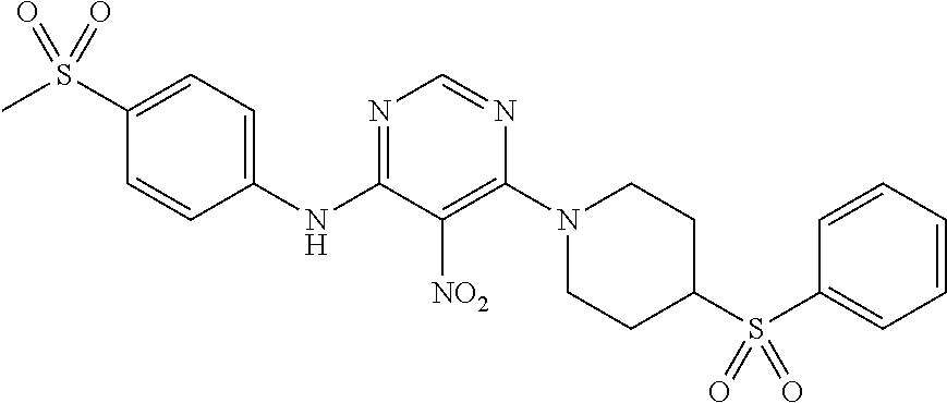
N1=C(NC2=CC=C(S(C)(=O)=O)C=C2)C([NO2])=C(N2CCC(S(C3=CC=CC=C3)(=O)=O)CC2)N=C1
